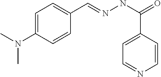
C1=C(N(C)C)C=CC(C=NNC(=O)C2=CC=NC=C2)=C1
